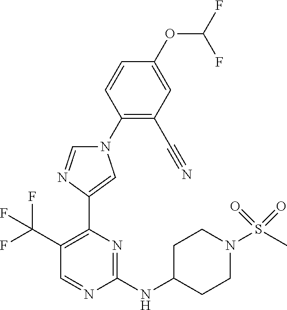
C1(C(F)(F)F)=C(C2=CN(C3=C(C#N)C=C(OC(F)F)C=C3)C=N2)N=C(NC2CCN(S(C)(=O)=O)CC2)N=C1
